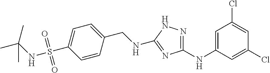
C1=CC(CNC2=NC(NC3=CC(Cl)=CC(Cl)=C3)=NN2)=CC=C1S(=O)(=O)NC(C)(C)C
